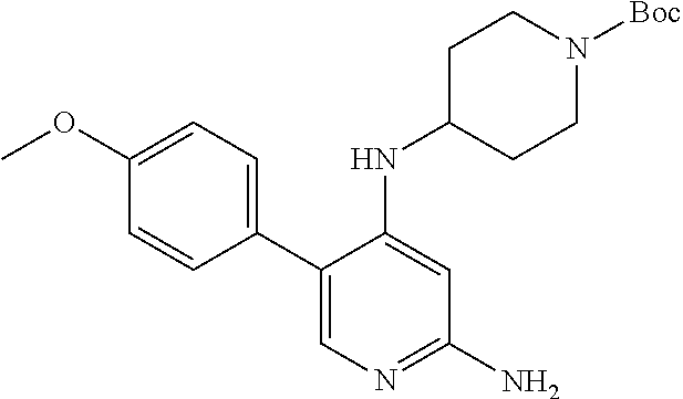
C1(C2=CN=C(N)C=C2NC2CCN([Boc])CC2)=CC=C(OC)C=C1
